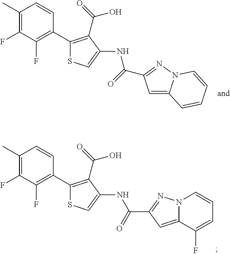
C1(C2=C(F)C(F)=C(C)C=C2)=C(C(O)=O)C(NC(=O)C2=NN3C(=C2)C(F)=CC=C3)=CS1.C1(C2=C(F)C(F)=C(C)C=C2)=C(C(O)=O)C(NC(=O)C2=NN3C(=C2)C=CC=C3)=CS1
